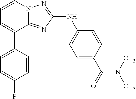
C1=CN2C(=NC(NC3=CC=C(C(=O)N(C)C)C=C3)=N2)C(C2=CC=C(F)C=C2)=C1
